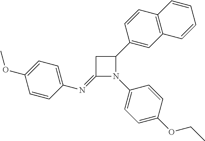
C1(=NC2=CC=C(OC)C=C2)N(C2=CC=C(OCC)C=C2)C(C2=CC3=C(C=C2)C=CC=C3)C1
